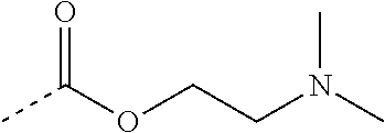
O(C(C)=O)CCN(C)C
